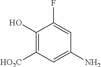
C1(O)=C([HO2C])C=C(N)C=C1F
